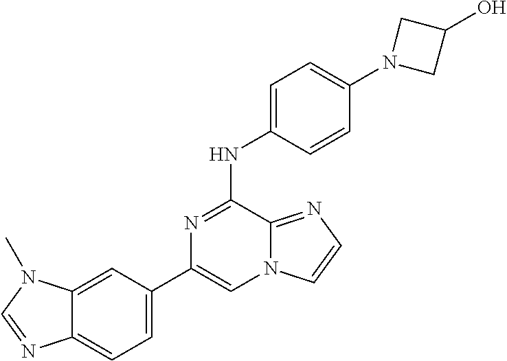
C1(C2=CC=C3C(=C2)N(C)C=N3)=CN2C(=NC=C2)C(NC2=CC=C(N3CC(O)C3)C=C2)=N1
